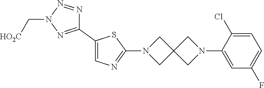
C1(C2=CN=C(N3CC4(C3)CN(C3=CC(F)=CC=C3Cl)C4)S2)=NN(C[HO2C])N=N1
